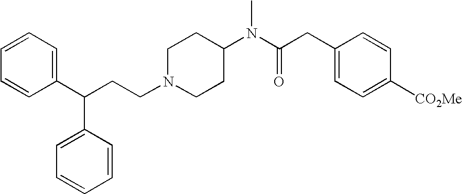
C1(C(CCN2CCC(N(C(CC3=CC=C([CO2Me])C=C3)=O)C)CC2)C2=CC=CC=C2)=CC=CC=C1
